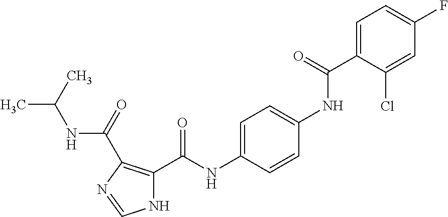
C1=C(C(NC2=CC=C(NC(C3=C(C(=O)NC(C)C)N=CN3)=O)C=C2)=O)C(Cl)=CC(F)=C1
